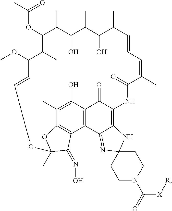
C(OC1C(C)C(OC)C=CCCCOC2(C)OC3=C(C4=C(C(=O)C(=C5C4=NC4(N5)CCN(C(=O)[X][R])CC4)NC(=O)C(C)=CC=CC(C)C(O)C(C)C(O)C1C)C(O)=C3C)C2=NO)(C)=O
